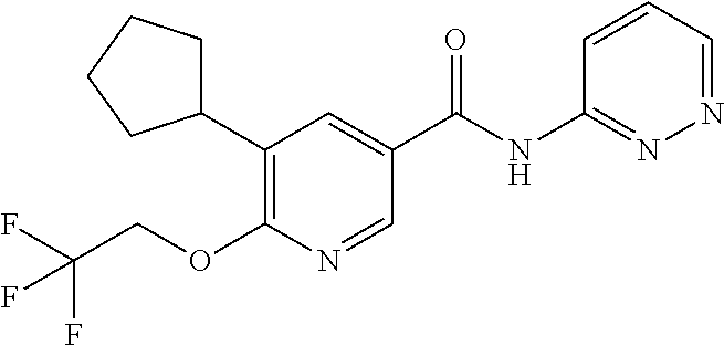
C1(C2=C(OCC(F)(F)F)N=CC(C(NC3=NN=CC=C3)=O)=C2)CCCC1
